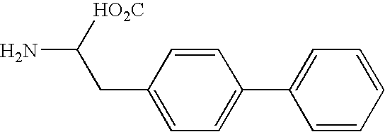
C1=C(CC(N)[HO2C])C=CC(C2=CC=CC=C2)=C1
